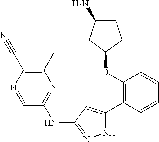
C1(OC2=C(C3=CC(NC4=NC(C)=C(C#N)N=C4)=NN3)C=CC=C2)CCC(N)C1
